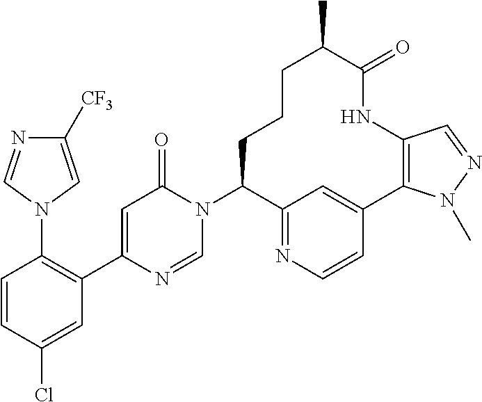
C1=CC(Cl)=CC(C2=CC(=O)N(C3CCCC(C)C(=O)NC4=C(C5=CC3=NC=C5)N(C)N=C4)C=N2)=C1N1C=NC([CF3])=C1
